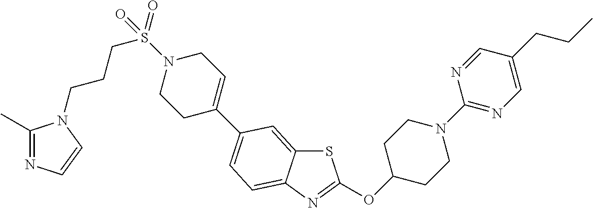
C1C(OC2=NC3=CC=C(C4=CCN(S(=O)(=O)CCCN5C(C)=NC=C5)CC4)C=C3S2)CCN(C2=NC=C(CCC)C=N2)C1
